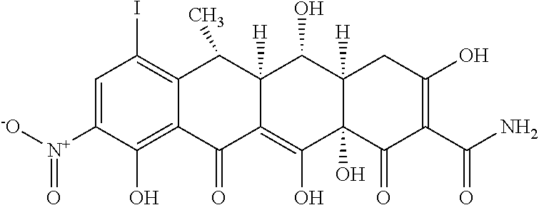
C1=C([N+]([-O])=O)C(O)=C2C(=C1I)C(C)C1([H])C(=C(O)C3(O)C([H])(C1O)CC(O)=C(C(N)=O)C3=O)C2=O
